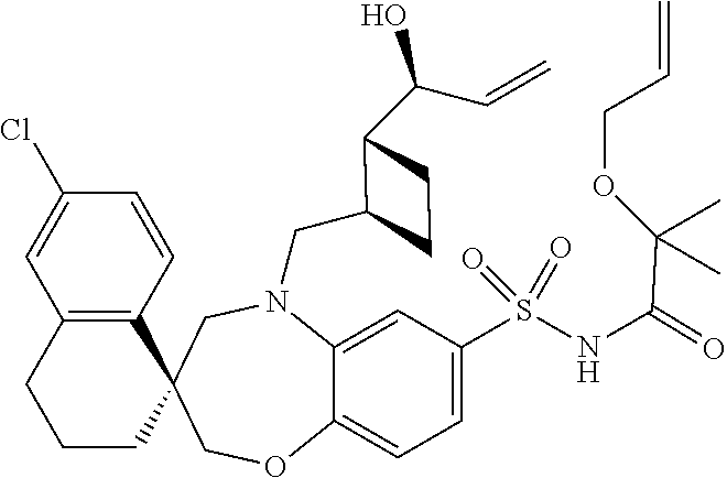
C12=CC(S(NC(C(OCC=C)(C)C)=O)(=O)=O)=CC=C1OCC1(CN2CC2C(C(C=C)O)CC2)C2=C(CCC1)C=C(Cl)C=C2
